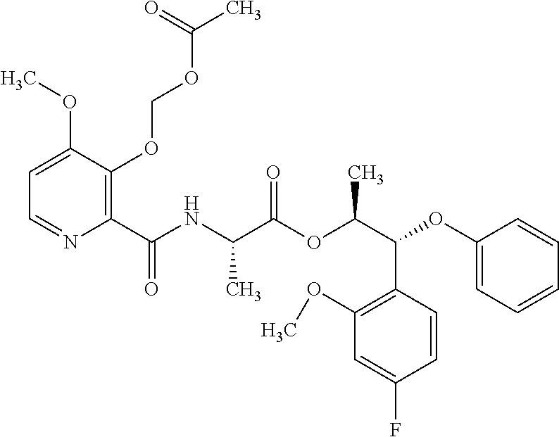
C1=C(OC)C(OCOC(C)=O)=C(C(NC(C(OC(C(C2=C(OC)C=C(F)C=C2)OC2=CC=CC=C2)C)=O)C)=O)N=C1
